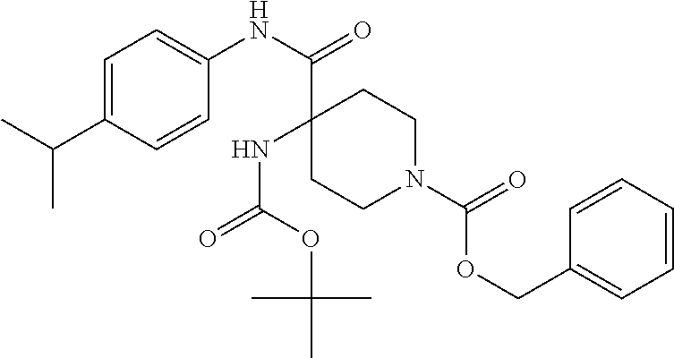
C1=C(C(C)C)C=CC(NC(=O)C2(NC(=O)OC(C)(C)C)CCN(C(=O)OCC3=CC=CC=C3)CC2)=C1
